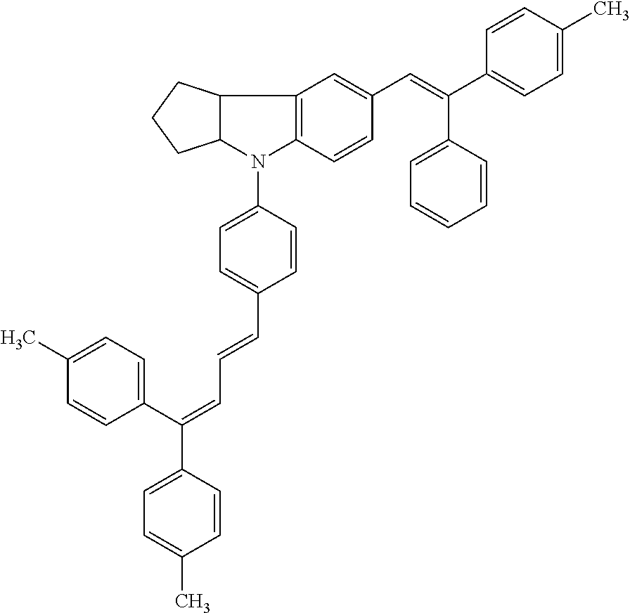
C12=C(C=CC(C=C(C3=CC=CC=C3)C3=CC=C(C)C=C3)=C1)N(C1=CC=C(C=CC=C(C3=CC=C(C)C=C3)C3=CC=C(C)C=C3)C=C1)C1C2CCC1
